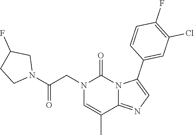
N1(CC(N2CC(F)CC2)=O)C=C(C)C2=NC=C(C3=CC(Cl)=C(F)C=C3)N2C1=O
